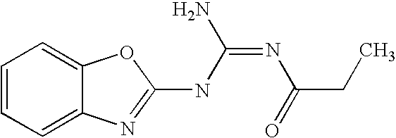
C1=CC=C2C(=C1)N=C(NC(=NC(CC)=O)N)O2
